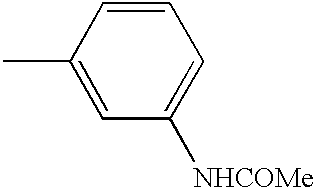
C1=C(C)C=CC=C1[NHCOMe]
